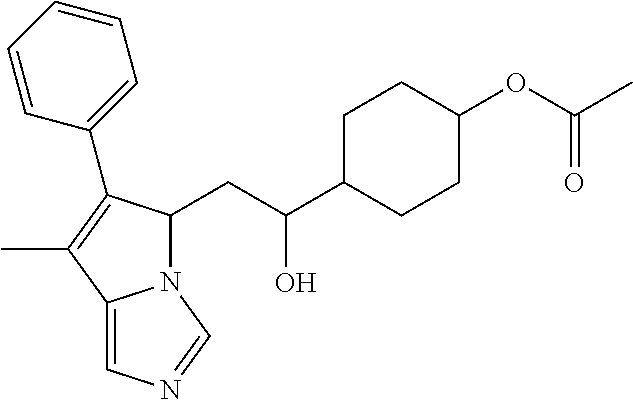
N12C(CC(C3CCC(OC(C)=O)CC3)O)C(C3=CC=CC=C3)=C(C)C1=CN=C2
